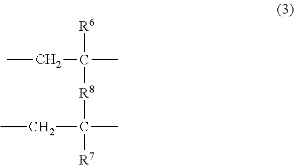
CCC(C)([R6])[R8]C(C)(CC)[R7]
